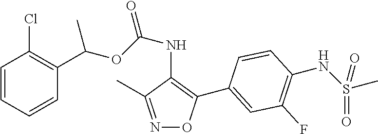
C1=CC=CC(C(OC(NC2=C(C3=CC(F)=C(NS(C)(=O)=O)C=C3)ON=C2C)=O)C)=C1Cl
